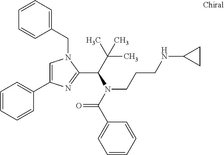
C1=C(C2=CC=CC=C2)N=C(C(C(C)(C)C)N(C(C2=CC=CC=C2)=O)CCCNC2CC2)N1CC1=CC=CC=C1
